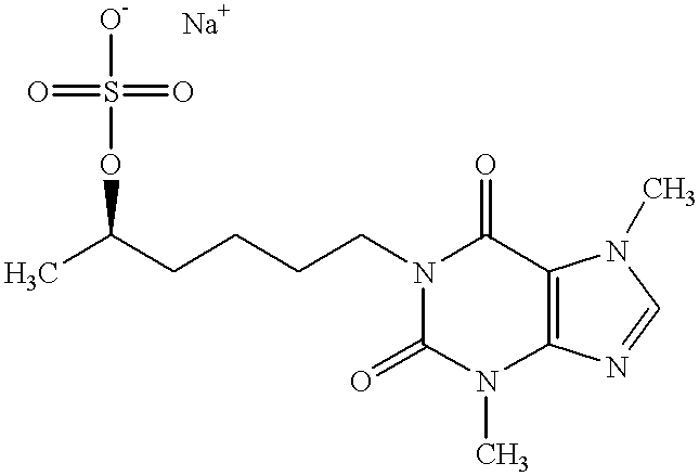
CC(CCCCN1C(=O)C2=C(N(C)C1=O)N=CN2C)OS([O-])(=O)=O
